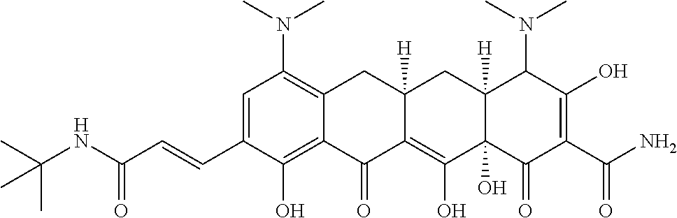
C1=C(C=CC(NC(C)(C)C)=O)C(O)=C2C(=C1N(C)C)CC1([H])C(=C(O)C3(O)C([H])(C1)C(N(C)C)C(O)=C(C(N)=O)C3=O)C2=O
